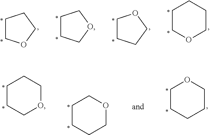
C1CCOC1.C1CCCCO1.C1CCCO1.C1COCC1.C1CCCOC1.C1CCOCC1.C1COCCC1
